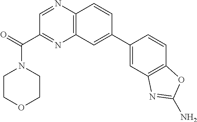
C1=C(C2=CC3=C(N=CC(C(=O)N4CCOCC4)=N3)C=C2)C=CC2=C1N=C(N)O2
